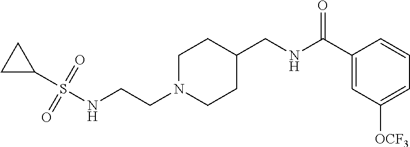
C(CN1CCC(CNC(C2=CC([OCF3])=CC=C2)=O)CC1)NS(C1CC1)(=O)=O
